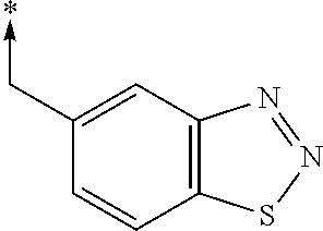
C1(C->*)=CC2=C(C=C1)SN=N2
